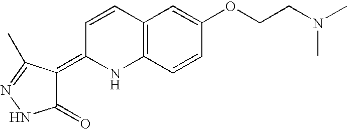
C12=C(C=CC(OCCN(C)C)=C1)NC(=C1C(=O)NN=C1C)C=C2
